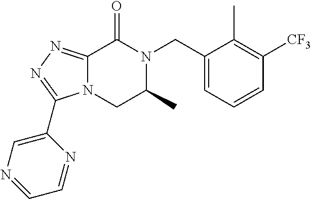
C12=NN=C(C3=CN=CC=N3)N1CC(C)N(CC1=CC=CC([CF3])=C1C)C2=O
